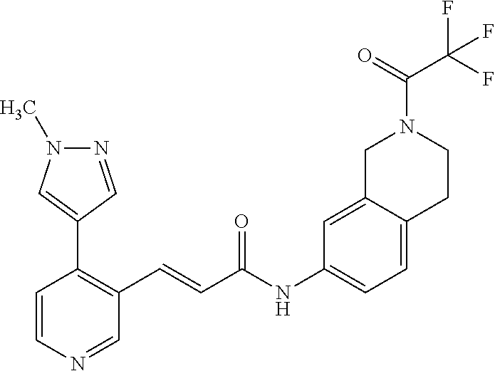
N1=CC(C2=C(C=CC(NC3=CC=C4C(=C3)CN(C(C(F)(F)F)=O)CC4)=O)C=NC=C2)=CN1C
